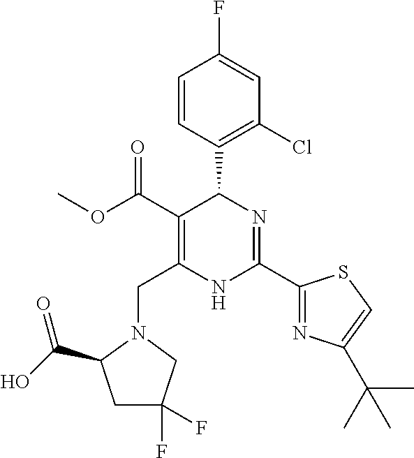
C1=CC(C2C(C(=O)OC)=C(CN3C(C(O)=O)CC(F)(F)C3)NC(C3=NC(C(C)(C)C)=CS3)=N2)=C(Cl)C=C1F
